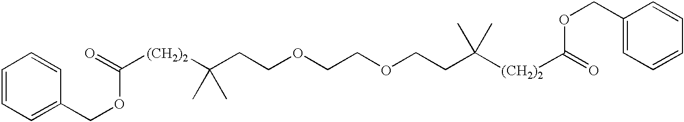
C([(CH2)2]C(CCOCCOCCC([(CH2)2]C(=O)OCC1=CC=CC=C1)(C)C)(C)C)(=O)OCC1=CC=CC=C1
